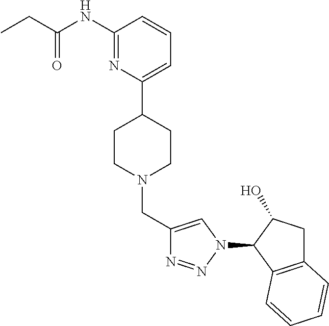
C1(NC(CC)=O)=NC(C2CCN(CC3=CN(C4C5=C(CC4O)C=CC=C5)N=N3)CC2)=CC=C1
